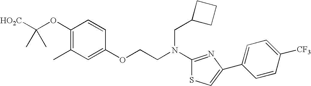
[HO2C]C(OC1=C(C)C=C(OCCN(C2=NC(C3=CC=C([CF3])C=C3)=CS2)CC2CCC2)C=C1)(C)C
